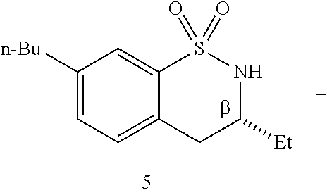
C1([n-Bu])=CC=C2C(=C1)S(=O)(=O)NC([Et])C2
